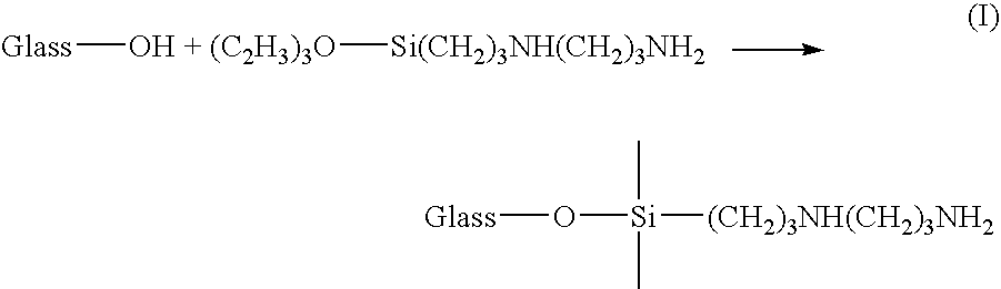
[Glass][OH + (C2H3)3O][Si(CH2)3NH(CH2)3NH2].[Glass]O[Si]([(CH2)3NH(CH2)3NH2])(C)C
